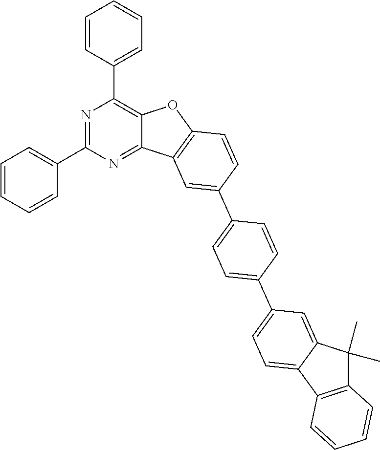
N1=C(C2=CC=CC=C2)N=C2C(=C1C1=CC=CC=C1)OC1=C2C=C(C2=CC=C(C3=CC=C4C(=C3)C(C)(C)C3=C4C=CC=C3)C=C2)C=C1
